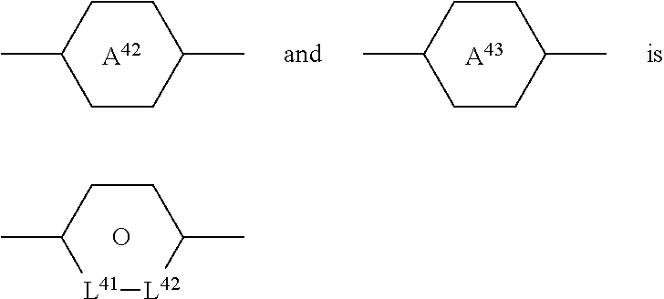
O.[L41]1[L42]C(C)CCC1C.[A43].C1CC(C)CCC1C.[A42].C1CC(C)CCC1C
